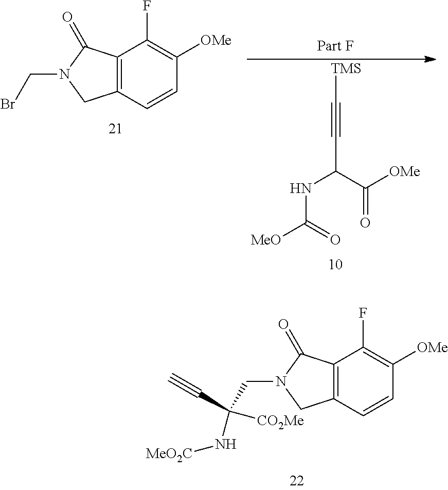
[TMS]C#CC(NC([MeO])=O)C([OMe])=O.C12=C(C=CC([OMe])=C1F)CN(CBr)C2=O.C12=C(C=CC([OMe])=C1F)CN(CC(C#C)(N[MeO2C])[CO2Me])C2=O
